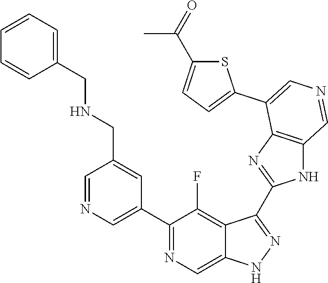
C1(C2=CN=CC(CNCC3=CC=CC=C3)=C2)=NC=C2C(=C1F)C(C1=NC3=C(N1)C=NC=C3C1=CC=C(C(=O)C)S1)=NN2
